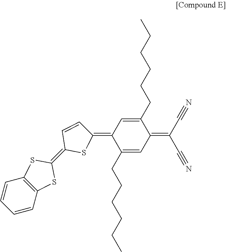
C1(=C2C=CC(=C3SC4=C(S3)C=CC=C4)S2)C(CCCCCC)=CC(=C(C#N)C#N)C(CCCCCC)=C1
